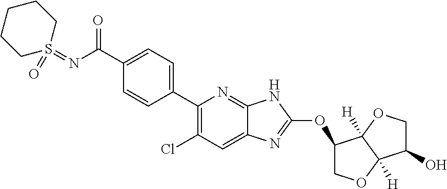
N(C(C1=CC=C(C2=C(Cl)C=C3C(=N2)NC(OC2COC4([H])C2([H])OCC4O)=N3)C=C1)=O)=S1(=O)CCCCC1
